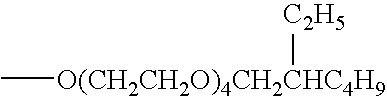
C[O(CH2CH2O)4CH2CHC4H9][C2H5]
